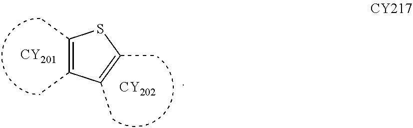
[CY201].C1(C)=C(C)C(C)=C(C)S1.[CY202]
